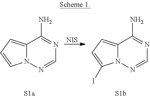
[NIS].N12C(=CC=C1)C(N)=NC=N2.N12C(=CC=C1I)C(N)=NC=N2
